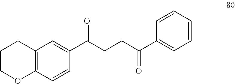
C1(C(CCC(C2=CC=CC=C2)=O)=O)=CC2=C(C=C1)OCCC2
